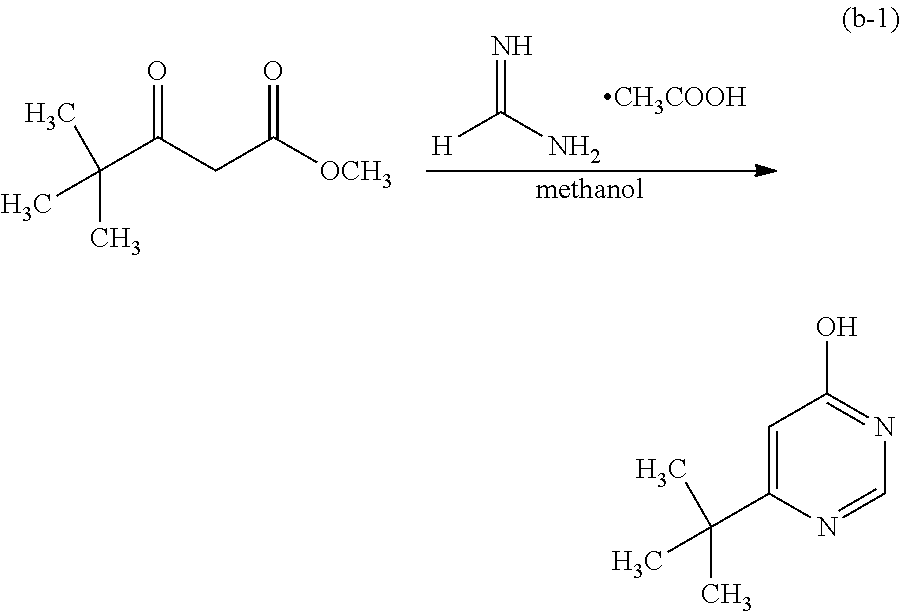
N=C(N)[H].[CH3COOH].CC(C(CC([OCH3])=O)=O)(C)C.[methanol].CC(C1=CC(O)=NC=N1)(C)C
